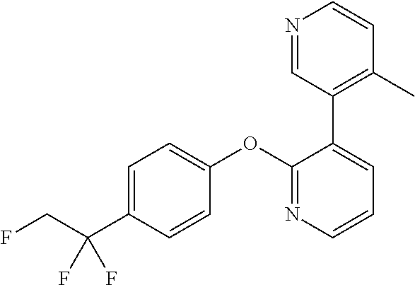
C1=C(C(CF)(F)F)C=CC(OC2=NC=CC=C2C2=C(C)C=CN=C2)=C1
